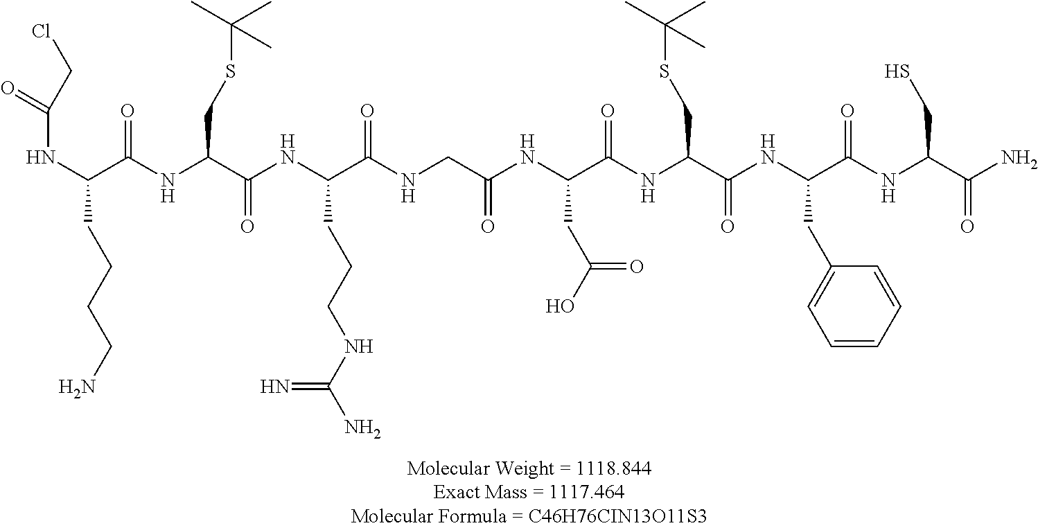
N(C(C(NC(C(NC(C(NCC(NC(C(NC(C(NC(C(NC(C(N)=O)CS)=O)CC1=CC=CC=C1)=O)CSC(C)(C)C)=O)CC(O)=O)=O)=O)CCCNC(N)=N)=O)CSC(C)(C)C)=O)CCCCN)C(=O)CCl
